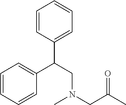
CN(CC(C)=O)CC(C1=CC=CC=C1)C1=CC=CC=C1
